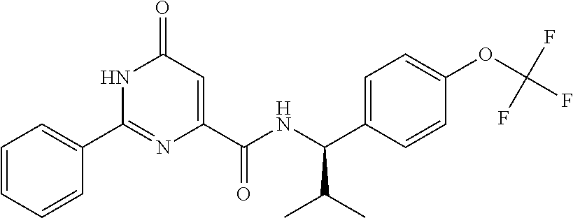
C1(=O)C=C(C(NC(C2=CC=C(OC(F)(F)F)C=C2)C(C)C)=O)N=C(C2=CC=CC=C2)N1
